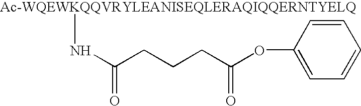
[Ac-WQEWKQQVRYLEANISEQLERAQIQQERNTYELQ]NC(CCCC(OC1=CC=CC=C1)=O)=O
